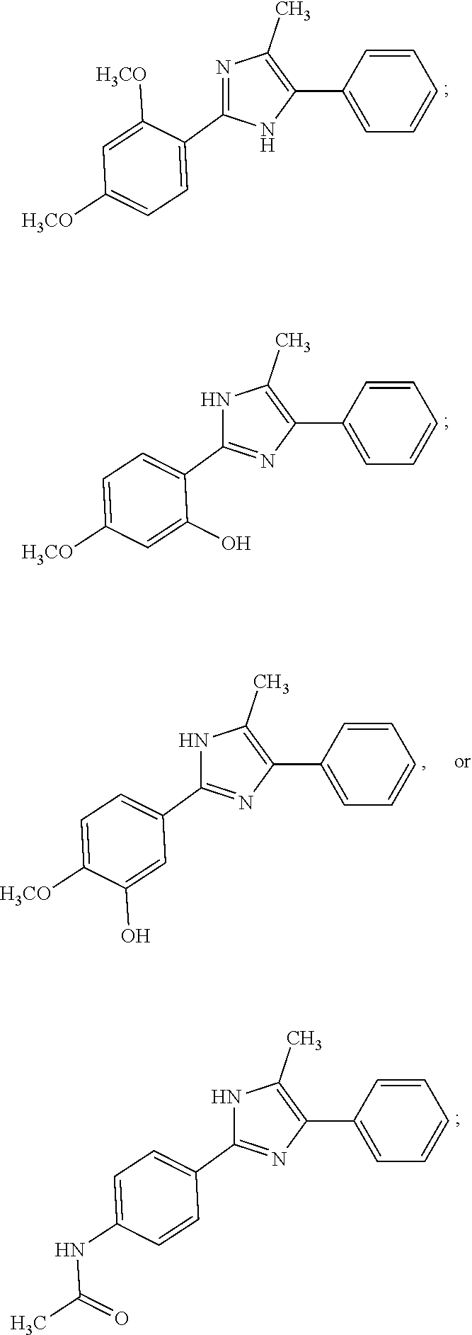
N1=C(C2=CC=C([H3CO])C=C2[H3CO])NC(C2=CC=CC=C2)=C1C.N1C(C2=CC=C([H3CO])C=C2O)=NC(C2=CC=CC=C2)=C1C.N1C(C2=CC=C([H3CO])C(O)=C2)=NC(C2=CC=CC=C2)=C1C.N1C(C2=CC=C(NC(C)=O)C=C2)=NC(C2=CC=CC=C2)=C1C
